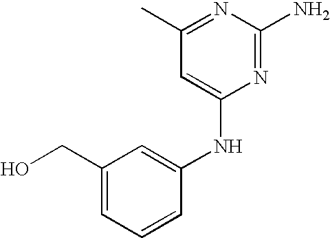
C1(CO)=CC=CC(NC2=CC(C)=NC(N)=N2)=C1
